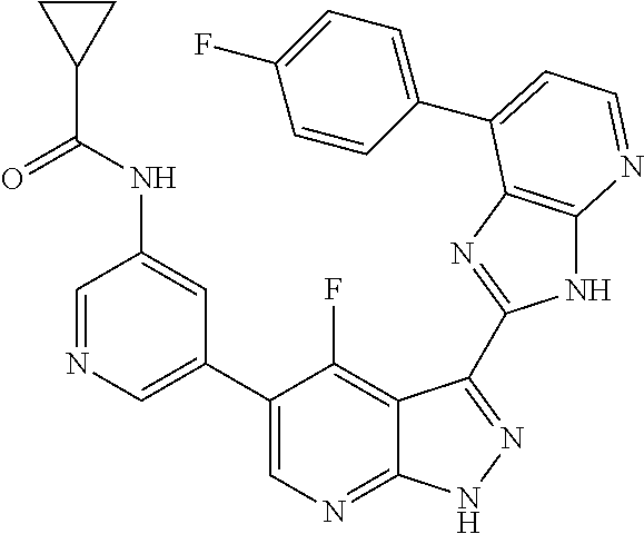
C1=NC=C(C2=CN=C3C(=C2F)C(C2=NC4=C(N2)N=CC=C4C2=CC=C(F)C=C2)=NN3)C=C1NC(=O)C1CC1
